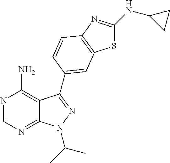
N1=CN=C2C(=C1N)C(C1=CC3=C(N=C(NC4CC4)S3)C=C1)=NN2C(C)C
